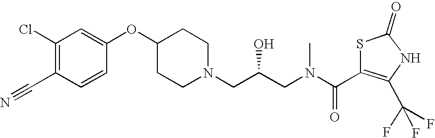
C1(Cl)=C(C#N)C=CC(OC2CCN(CC(CN(C(C3=C(C(F)(F)F)NC(=O)S3)=O)C)O)CC2)=C1
